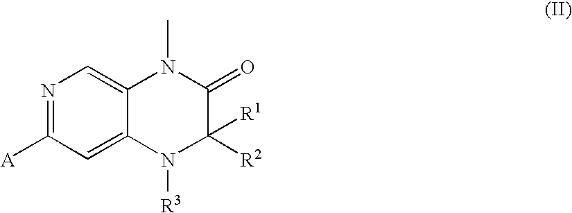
N1=C([A])C=C2C(=C1)N(C)C(=O)C([R2])([R1])N2[R3]
